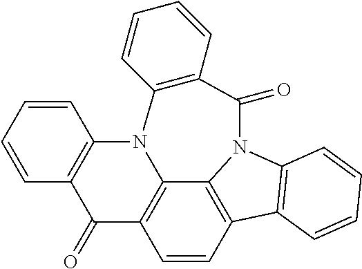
C1=CC2=C3C4=C1C(=O)C1=C(N4C4=C(C(=O)N3C3=C2C=CC=C3)C=CC=C4)C=CC=C1
